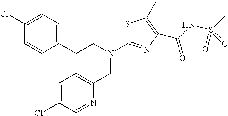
C1=C(Cl)C=NC(CN(C2=NC(C(NS(C)(=O)=O)=O)=C(C)S2)CCC2=CC=C(Cl)C=C2)=C1
